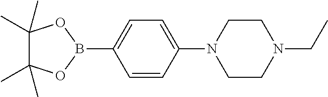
C1=CC(N2CCN(CC)CC2)=CC=C1B1OC(C)(C)C(C)(C)O1
